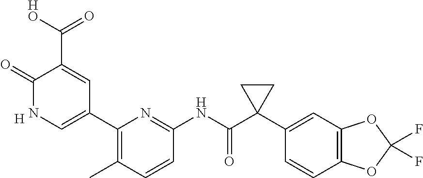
C1(=O)NC=C(C2=C(C)C=CC(NC(C3(C4=CC5=C(C=C4)OC(F)(F)O5)CC3)=O)=N2)C=C1C([HO])=O.[H]
